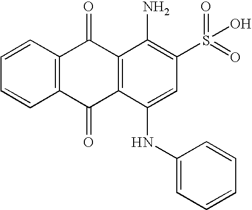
C1=CC2=C(C=C1)C(=O)C1=C(C2=O)C(N)=C(S(=O)(=O)O)C=C1NC1=CC=CC=C1
